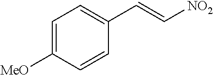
C1=C([MeO])C=CC(C=C[NO2])=C1
